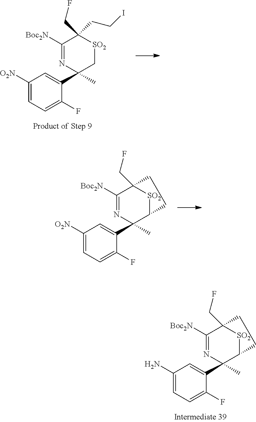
C1([O2N])=CC=C(F)C(C2(C)C[SO2]C(CF)(CCI)C([Boc2N])=N2)=C1.C1(N)=CC=C(F)C(C2(C)C3[SO2]C(CF)(C([Boc2N])=N2)CC3)=C1.C1([O2N])=CC=C(F)C(C2(C)C3[SO2]C(CF)(C([Boc2N])=N2)CC3)=C1
